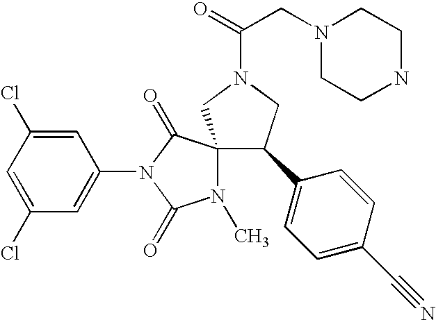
C1(Cl)=CC(Cl)=CC(N2C(=O)N(C)C3(C2=O)C(C2=CC=C(C#N)C=C2)CN(C(=O)CN2CCNCC2)C3)=C1
